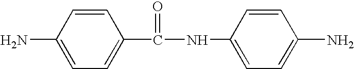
C1=CC(N)=CC=C1C(NC1=CC=C(N)C=C1)=O
